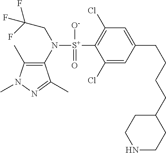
C1(C)=C(N([S+](C2=C(Cl)C=C(CCCCC3CCNCC3)C=C2Cl)([O-])=O)CC(F)(F)F)C(C)=NN1C
